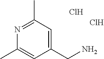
N1=C(C)C=C(CN)C=C1C.Cl.Cl
